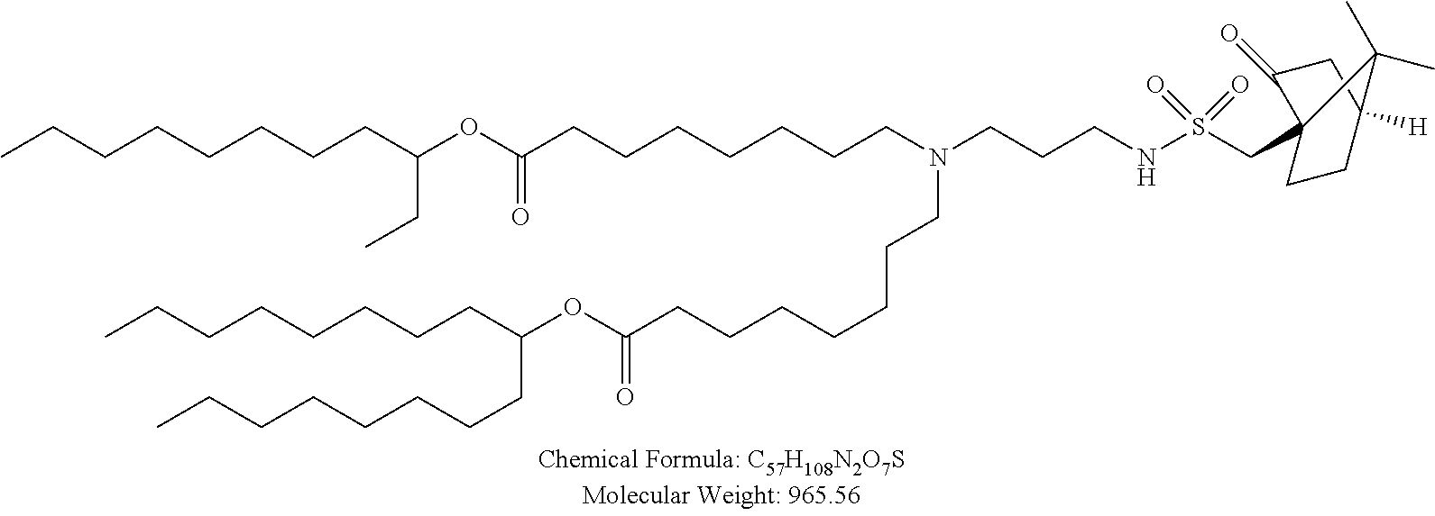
CCCCCCCCC(OC(CCCCCCCN(CCCNS(CC12C(=O)CC([H])(CC1)C2(C)C)(=O)=O)CCCCCCCC(OC(CCCCCCCC)CCCCCCCC)=O)=O)CC
